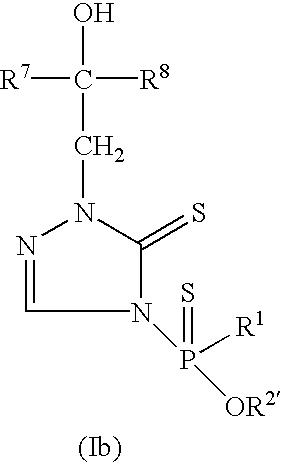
C1=NN(CC(O)([R8])[R7])C(=S)N1P([R1])(=S)[OR2]
